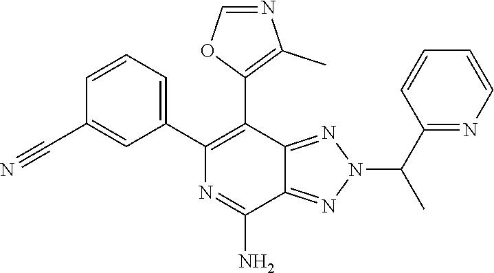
NC1=NC(C2=CC=CC(C#N)=C2)=C(C2=C(C)N=CO2)C2=NN(C(C3=NC=CC=C3)C)N=C12
